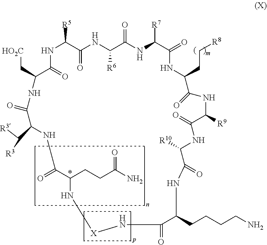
N1C([R5])C(=O)NC([R6])C(=O)NC([R7])C(=O)NC(CC[R8])C(=O)NC([R9])C(=O)NC([R10])C(=O)NC(CCCCN)C(=O)N[X]NC(CCC(N)=O)C(=O)NC(C([R3])[R3])C(=O)NC(C[HO2C])C1=O
